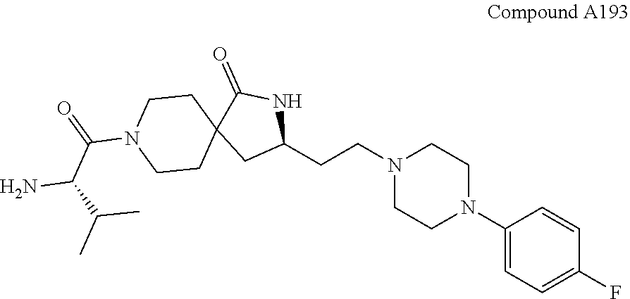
C1(N2CCN(CCC3NC(=O)C4(C3)CCN(C(C(N)C(C)C)=O)CC4)CC2)=CC=C(F)C=C1
